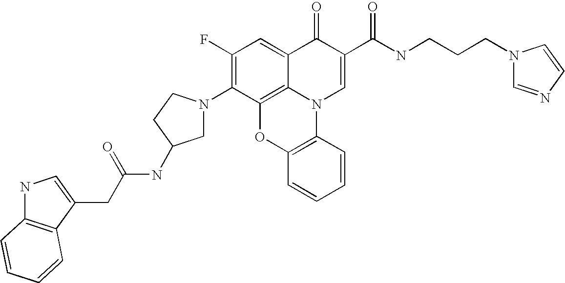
C1(F)=C(N2CC(NC(=O)CC3=CNC4=C3C=CC=C4)CC2)C2=C3C(=C1)C(=O)C(C(NCCCN1C=NC=C1)=O)=CN3C1=C(O2)C=CC=C1
